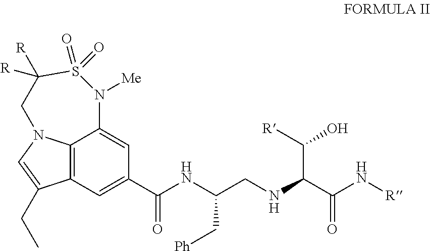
C12=C3C=C(C(NC(CNC(C(N[R])=O)C(O)[R])C[Ph])=O)C=C1N([Me])S(=O)(=O)C([R])([R])CN2C=C3CC
